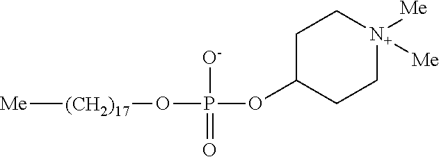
[Me][(CH2)17]OP(OC1CC[N+]([Me])([Me])CC1)([O-])=O
